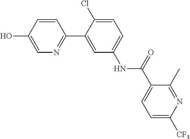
C1=CC(O)=CN=C1C1=CC(NC(C2=CC=C([CF3])N=C2C)=O)=CC=C1Cl
